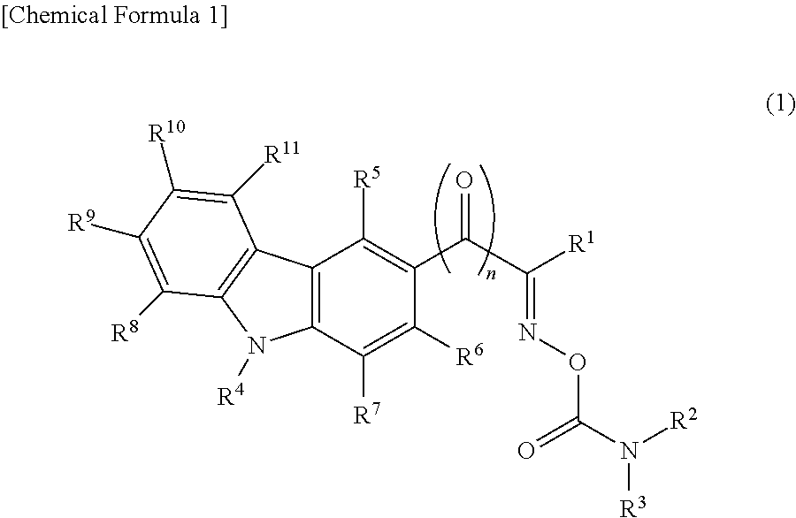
C12=C(C([R7])=C([R6])C(C(C([R1])=NOC(N([R2])[R3])=O)=O)=C1[R5])N([R4])C1=C2C([R11])=C([R10])C([R9])=C1[R8]
